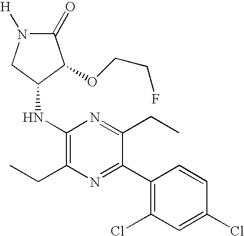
C1(=O)N([H])CC(NC2=C(CC)N=C(C3=C(Cl)C=C(Cl)C=C3)C(CC)=N2)C1OCCF
